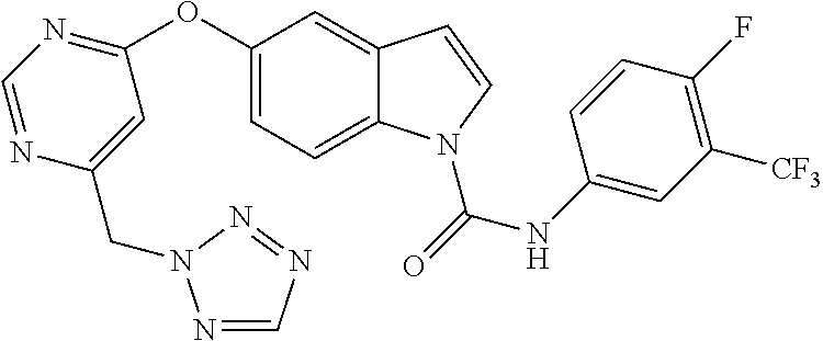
C1(OC2=NC=NC(CN3N=CN=N3)=C2)=CC=C2C(=C1)C=CN2C(=O)NC1=CC([CF3])=C(F)C=C1
